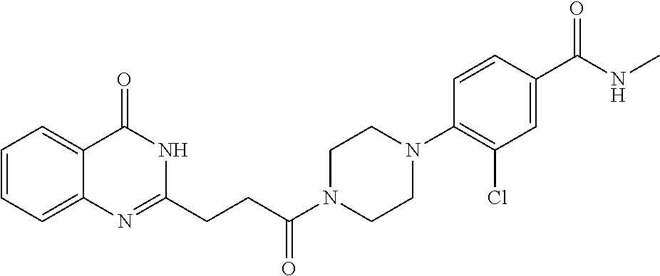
C1=CC=C2C(=C1)C(=O)NC(CCC(N1CCN(C3=C(Cl)C=C(C(NC)=O)C=C3)CC1)=O)=N2
